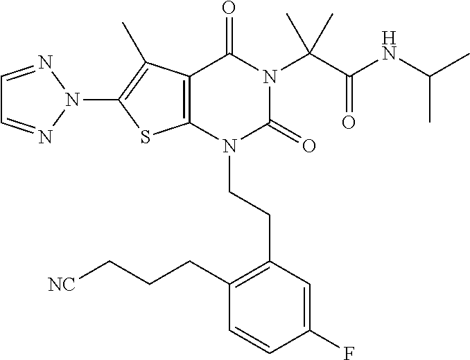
C12=C(N(CCC3=C(CCC[NC])C=CC(F)=C3)C(=O)N(C(C(NC(C)C)=O)(C)C)C1=O)SC(N1N=CC=N1)=C2C
